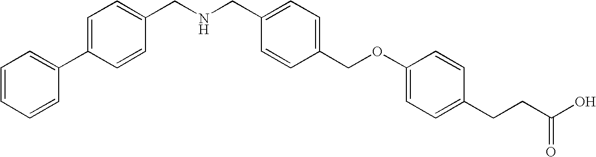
C1(CNCC2=CC=C(COC3=CC=C(CCC(O)=O)C=C3)C=C2)=CC=C(C2=CC=CC=C2)C=C1
